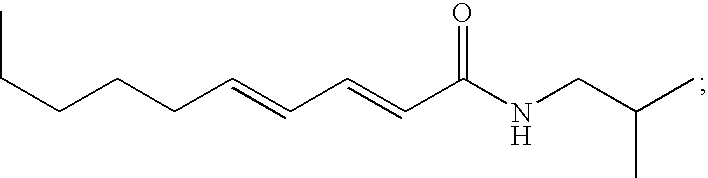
C(CC=CC=CC(NCC(C)C)=O)CCC
